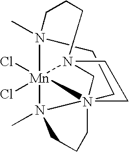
[Mn]123(Cl)(Cl)N45CN16(N2(C)CCC6)(CCN3(C)CCC4)CC5
